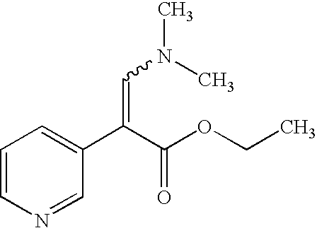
C1=CN=CC(C(C(=O)OCC)=CN(C)C)=C1
